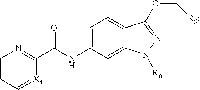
C1=CC=[X4]C(C(NC2=CC=C3C(=C2)N([R6])N=C3OC[R9])=O)=N1
